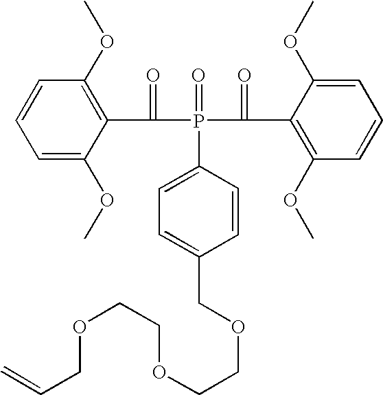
C1=C(OC)C(C(=O)P(=O)(C(=O)C2=C(OC)C=CC=C2OC)C2=CC=C(COCCOCCOCC=C)C=C2)=C(OC)C=C1
